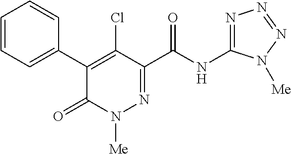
C1=CC=C(C2=C(Cl)C(C(NC3=NN=NN3[Me])=O)=NN([Me])C2=O)C=C1
